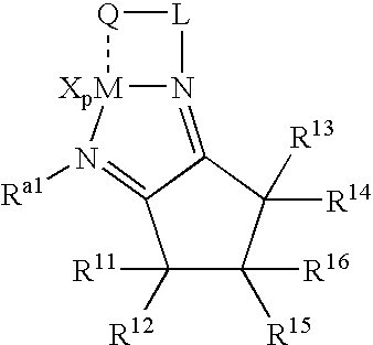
N12=C3C(=N([Ra1])[XpM]1[Q][L]2)C([R11])([R12])C([R15])([R16])C3([R14])[R13]
